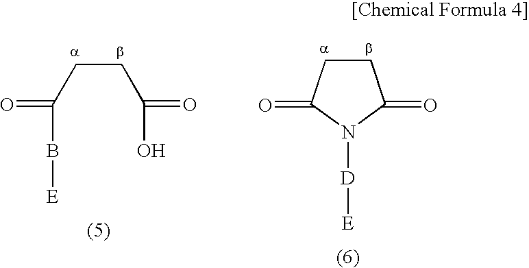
C(CC(O)=O)C(B[E])=O.C1CC(=O)N([D][E])C1=O
